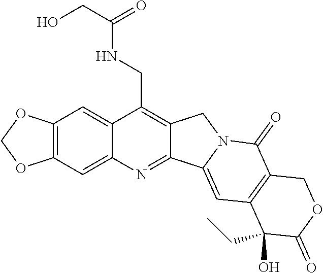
O1COC2=C1C=C1C(CNC(CO)=O)=C3C(=NC1=C2)C1=CC2=C(C(=O)N1C3)COC(=O)C2(O)CC
